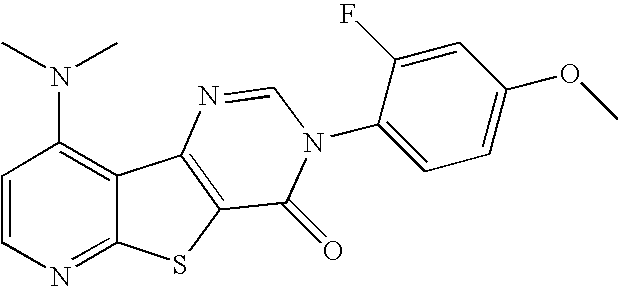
C1=CN=C2C(=C1N(C)C)C1=C(S2)C(=O)N(C2=CC=C(OC)C=C2F)C=N1
